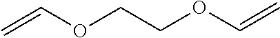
C=COCCOC=C
